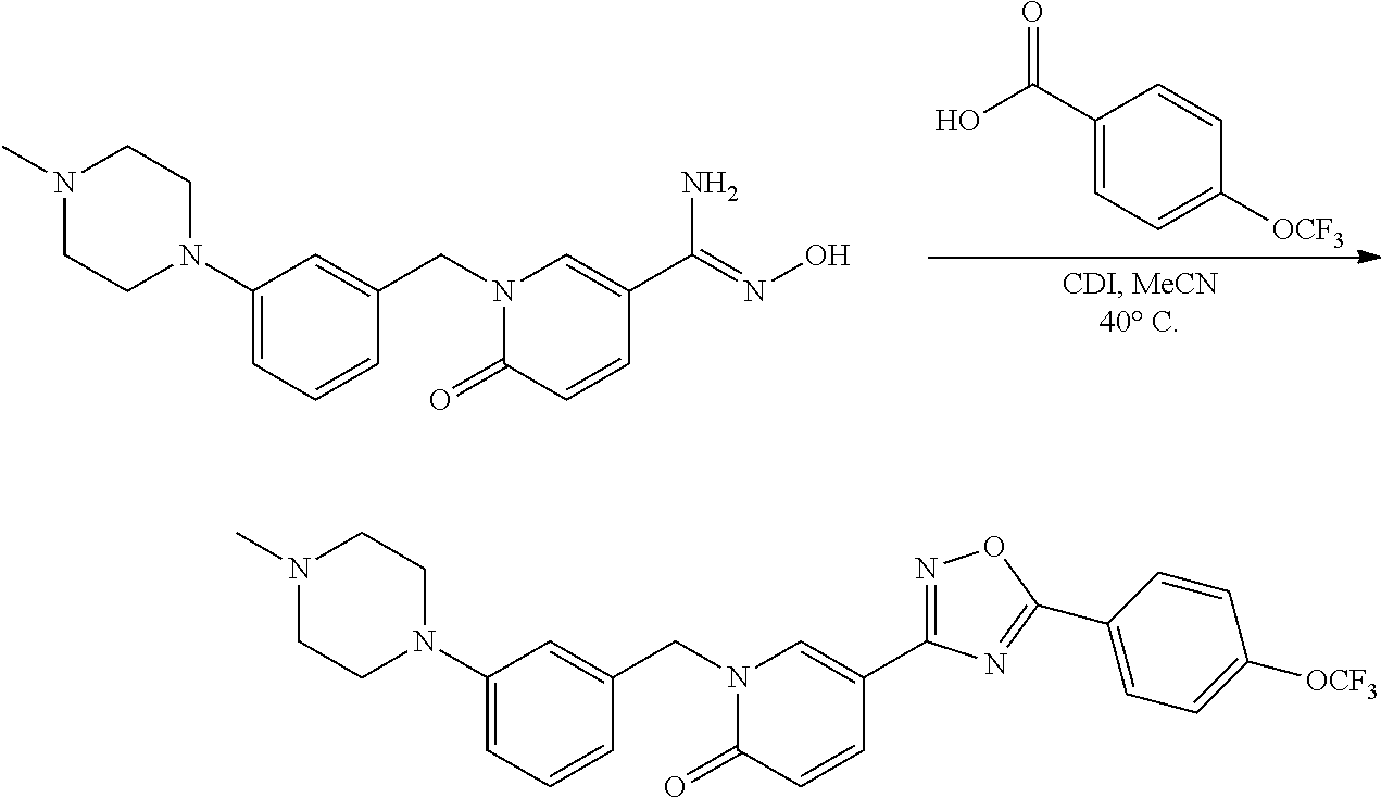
O=C(C1=CC=C([OCF3])C=C1)O.N1(CC2=CC(N3CCN(C)CC3)=CC=C2)C(=O)C=CC(C(=NO)N)=C1.N1(CC2=CC(N3CCN(C)CC3)=CC=C2)C(=O)C=CC(C2=NOC(C3=CC=C([OCF3])C=C3)=N2)=C1
